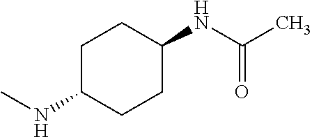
C1C(NC)CCC(NC(=O)C)C1
